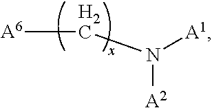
C(N([A1])[A2])[A6]
